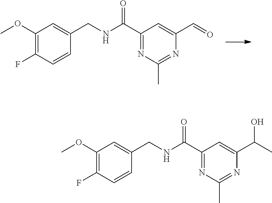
C1(OC)=C(F)C=CC(CNC(C2=NC(C)=NC(C=O)=C2)=O)=C1.C1(OC)=C(F)C=CC(CNC(C2=NC(C)=NC(C(C)O)=C2)=O)=C1
